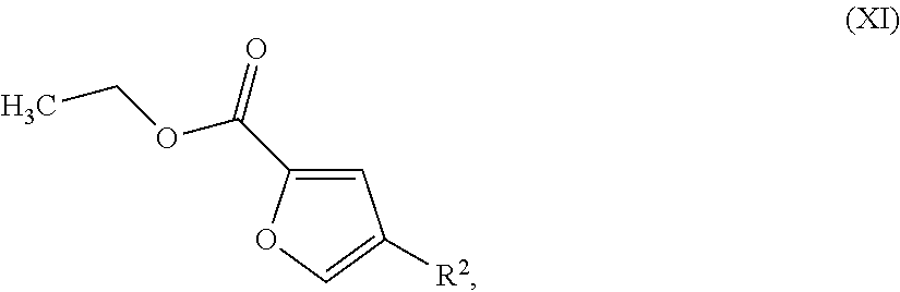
C1=C(C(OCC)=O)OC=C1[R2]
